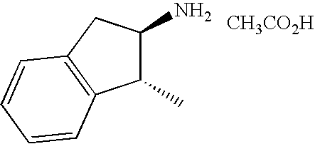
C1(C)C(N)CC2=C1C=CC=C2.[CH3CO2H]
